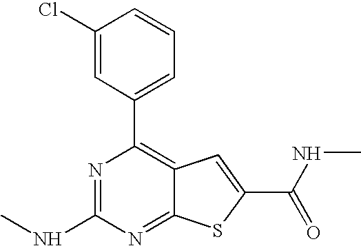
C1(Cl)=CC(C2=C3C(=NC(NC)=N2)SC(C(=O)NC)=C3)=CC=C1
